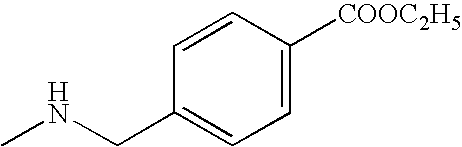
C1=CC([COOC2H5])=CC=C1CNC
